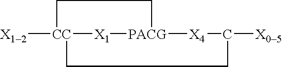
[X12][CC]12[X1][PACG]([X4]C([X05])CC1)CC2
